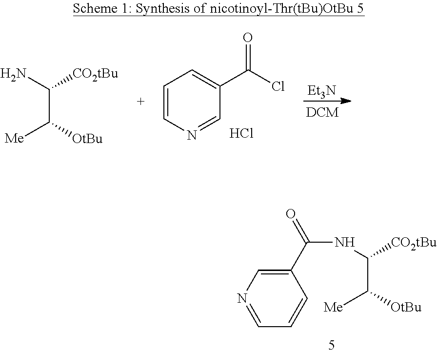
C1(C(NC(C([OtBu])[Me])[CO2tBu])=O)=CN=CC=C1.[Et3N].NC(C([OtBu])[Me])[CO2tBu].C1=CN=CC(C(Cl)=O)=C1.Cl
